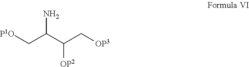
NC(C(C[OP3])[OP2])C[P1O]
